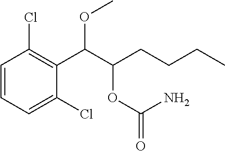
C1=CC=C(Cl)C(C(C(CCCC)OC(=O)N)OC)=C1Cl
